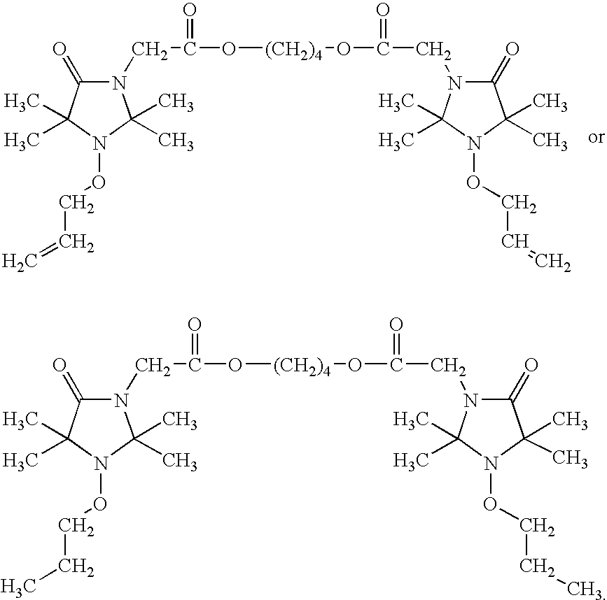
N1(CC(O[(CH2)4]OC(CN2C(=O)C(C)(C)N(OCC=C)C2(C)C)=O)=O)C(=O)C(C)(C)N(OCC=C)C1(C)C.N1(CC(O[(CH2)4]OC(CN2C(=O)C(C)(C)N(OCCC)C2(C)C)=O)=O)C(=O)C(C)(C)N(OCCC)C1(C)C
